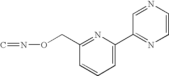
C1=C(C2=NC=CN=C2)N=C(CON=C)C=C1
